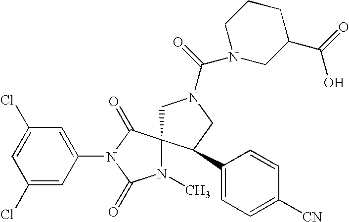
C1N(C(N2CC(C(=O)O)CCC2)=O)CC(C2=CC=C([CN])C=C2)C12N(C)C(=O)N(C1=CC(Cl)=CC(Cl)=C1)C2=O
